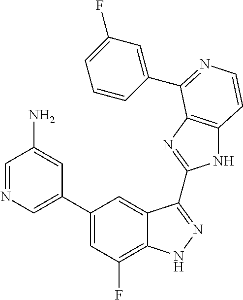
C1(C2=CN=CC(N)=C2)=CC(F)=C2C(=C1)C(C1=NC3=C(N1)C=CN=C3C1=CC(F)=CC=C1)=NN2
